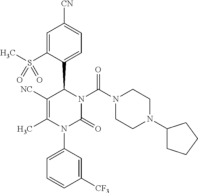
C1=C(S(C)(=O)=O)C(C2N(C(N3CCN(C4CCCC4)CC3)=O)C(=O)N(C3=CC=CC([CF3])=C3)C(C)=C2[NC])=CC=C1[CN]
